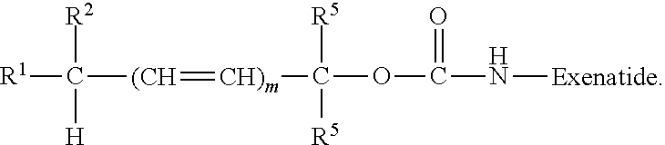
[R1]C([(CH]=[CH)m]C([R5])([R5])OC(N[Exenatide])=O)([R2])[H]
